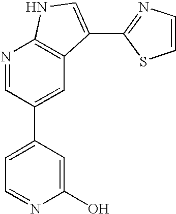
C1(C2=CC3=C(N=C2)NC=C3C2=NC=CS2)=CC=NC(O)=C1
